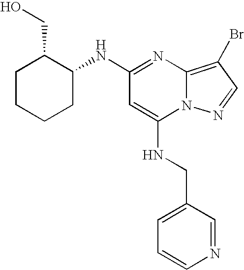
C1(NC2C(CO)CCCC2)=NC2=C(Br)C=NN2C(NCC2=CC=CN=C2)=C1
